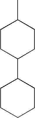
C1CCCCC1C1CCC(C)CC1
